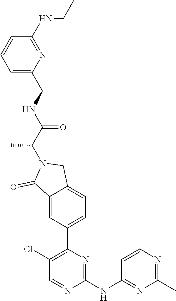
C1(NC2=NC(C)=NC=C2)=NC(C2=CC=C3C(=C2)C(=O)N(C(C(=O)NC(C)C2=CC=CC(NCC)=N2)C)C3)=C(Cl)C=N1
